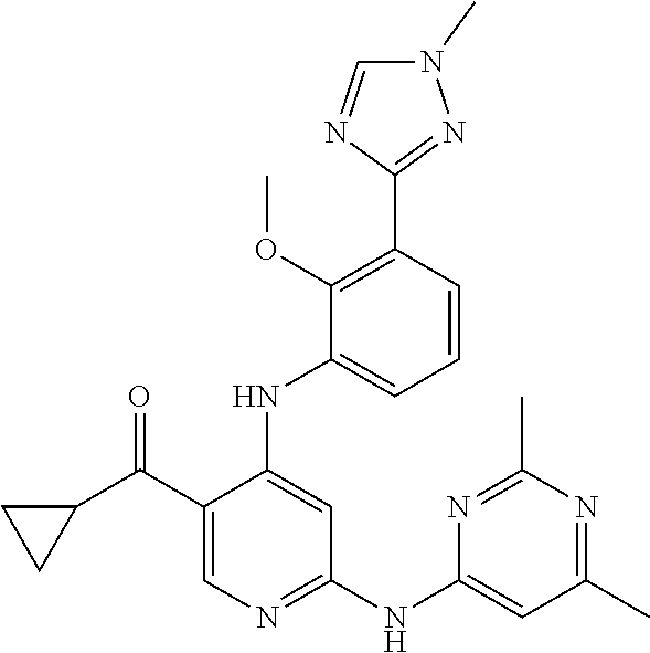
C1=CC(C2=NN(C)C=N2)=C(OC)C(NC2=CC(NC3=CC(C)=NC(C)=N3)=NC=C2C(C2CC2)=O)=C1
